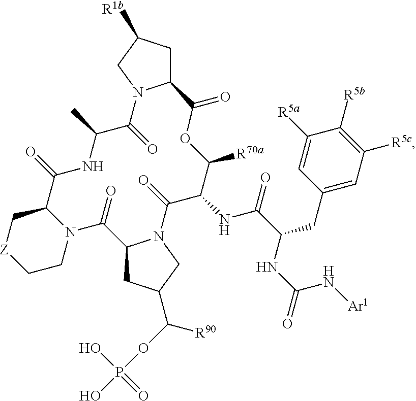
C12CC([R1b])CN1C(=O)C(C)NC(=O)C1C[Z]CCN1C(=O)C1CC(C([R90])OP(O)(=O)O)CN1C(=O)C(NC(=O)C(CC1=CC([R5c])=C([R5b])C([R5a])=C1)NC(N[Ar1])=O)C([R70a])OC2=O
